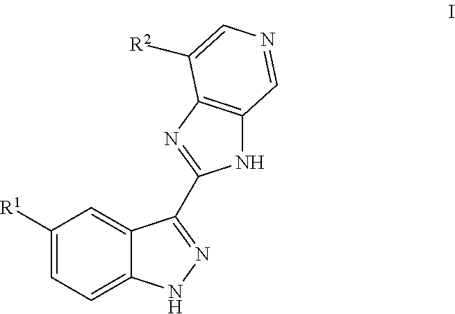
[R1]C1=CC=C2C(=C1)C(C1=NC3=C(N1)C=NC=C3[R2])=NN2
